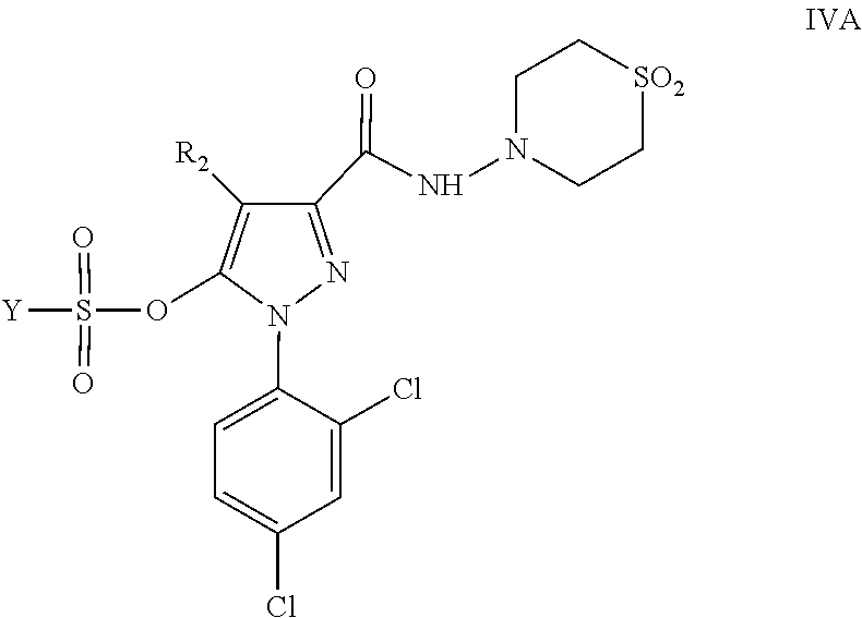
C1=C(Cl)C=C(Cl)C(N2C(OS(=O)(=O)[Y])=C([R2])C(C(=O)NN3CC[SO2]CC3)=N2)=C1
